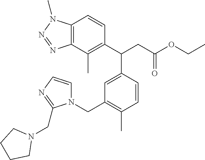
CC1=C(C(CC(OCC)=O)C2=CC(CN3C=CN=C3CN3CCCC3)=C(C)C=C2)C=CC2=C1N=NN2C
